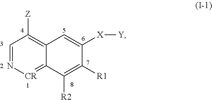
C1([X][Y])=CC2=C([Z])C=N[CR]=C2C([R2])=C1[R1]
